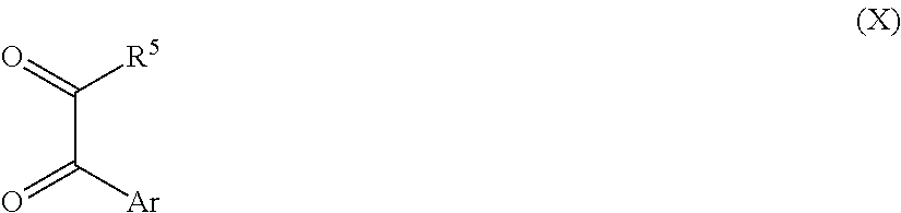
C(C(=O)[Ar])([R5])=O
